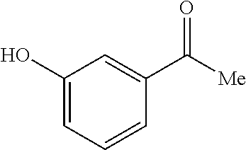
[Me]C(C1=CC(O)=CC=C1)=O
